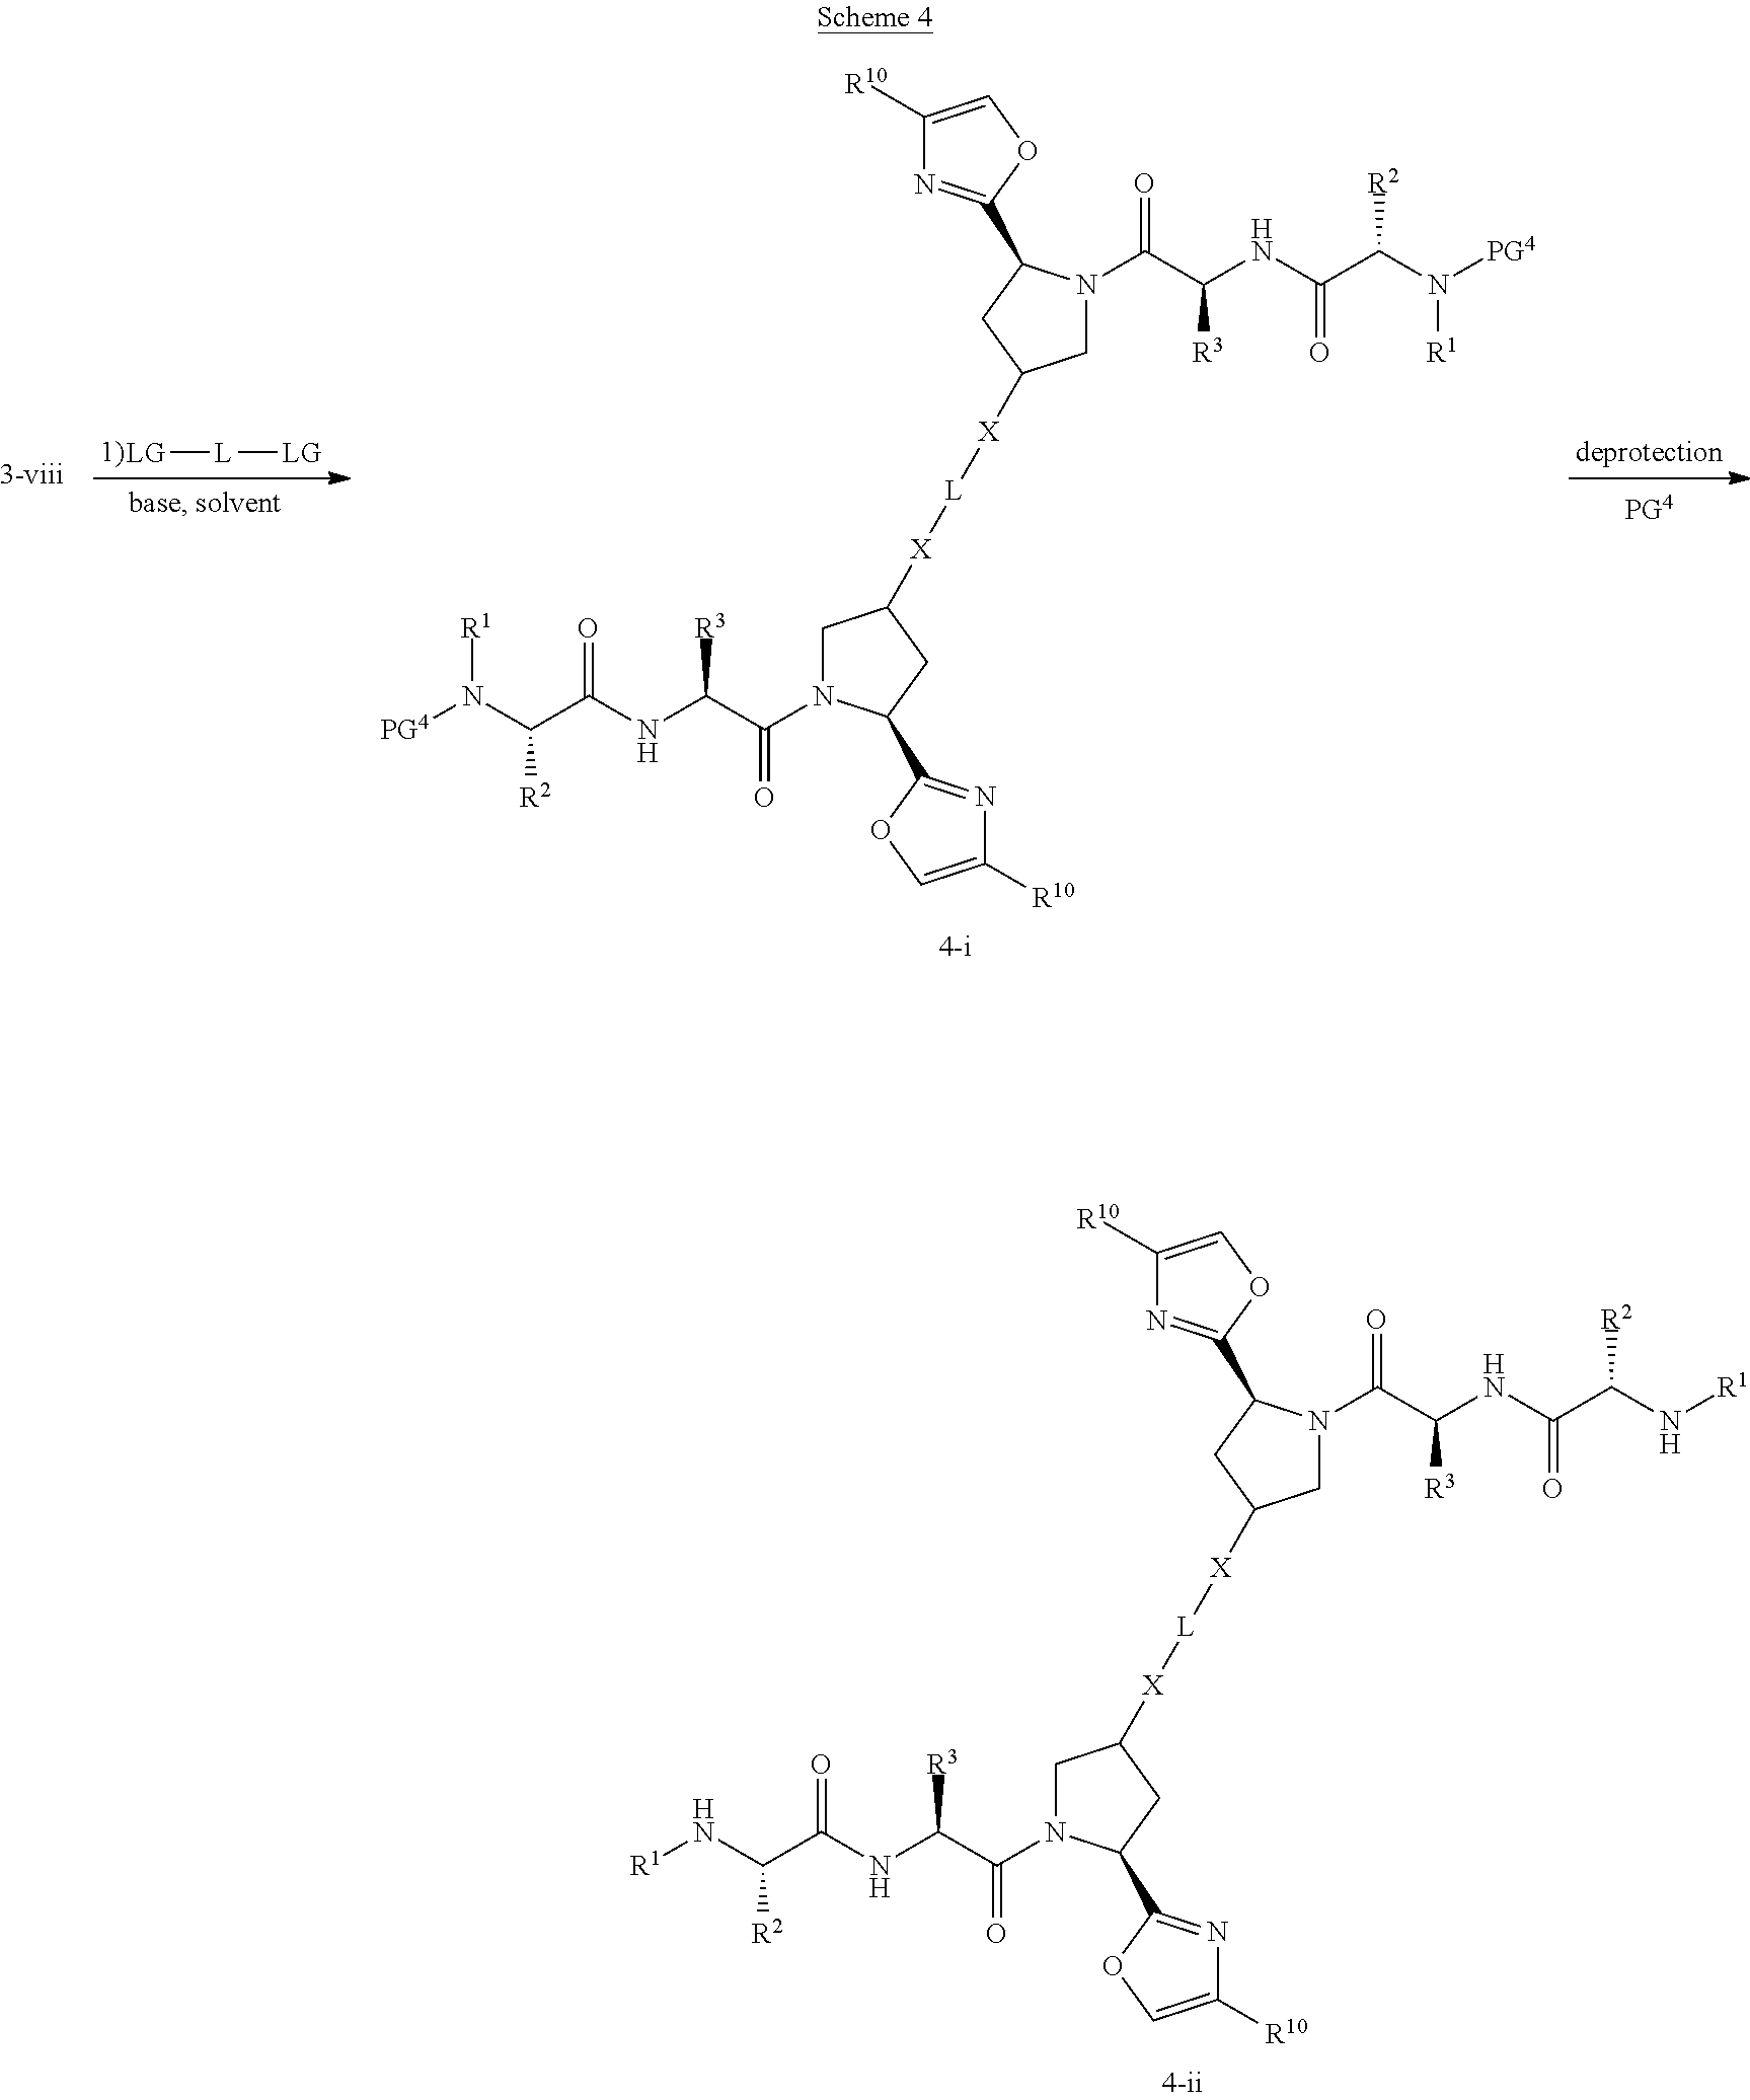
N(C(C(NC(C(N1CC([X][L][X]C2CN(C(C(NC(C(N[R1])[R2])=O)[R3])=O)C(C3=NC([R10])=CO3)C2)CC1C1=NC([R10])=CO1)=O)[R3])=O)[R2])[R1].[LG][L][LG].[R1]N(C(C(NC(C(N1CC([X][L][X]C2CN(C(C(NC(C(N([R1])[PG4])[R2])=O)[R3])=O)C(C3=NC([R10])=CO3)C2)CC1C1=NC([R10])=CO1)=O)[R3])=O)[R2])[PG4]
